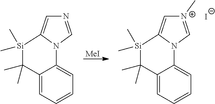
C12=CC=CC=C1N1C=NC=C1[Si](C)(C)C2(C)C.[MeI].C12=CC=CC=C1N1C=[N+](C)C=C1[Si](C)(C)C2(C)C.[I-]
